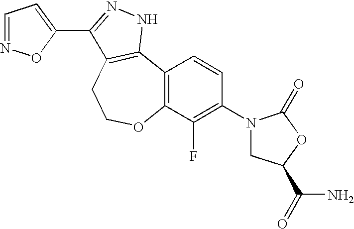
C12=C(C(F)=C(N3CC(C(N)=O)OC3=O)C=C1)OCCC1=C2NN=C1C1=CC=NO1
